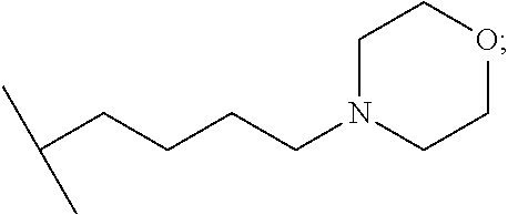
C(CCCCN1CCOCC1)(C)C
